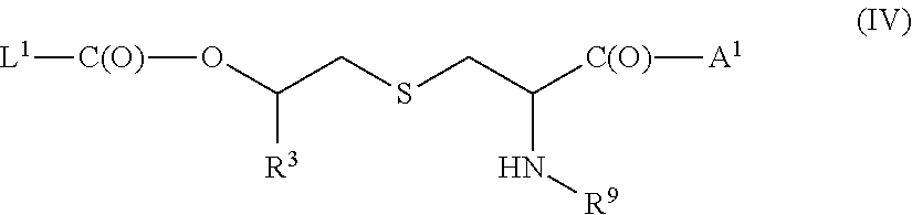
[L1][C(O)]OC(CSCC([C(O)][A1])N[R9])[R3]
